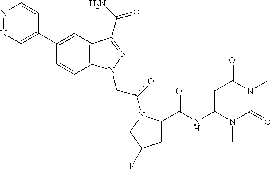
N1=NC=C(C2=CC3=C(C=C2)N(CC(=O)N2C(C(=O)NC4N(C)C(=O)N(C)C(=O)C4)CC(F)C2)N=C3C(N)=O)C=C1
